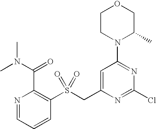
N1=CC=CC(S(CC2=CC(N3C(C)COCC3)=NC(Cl)=N2)(=O)=O)=C1C(N(C)C)=O
